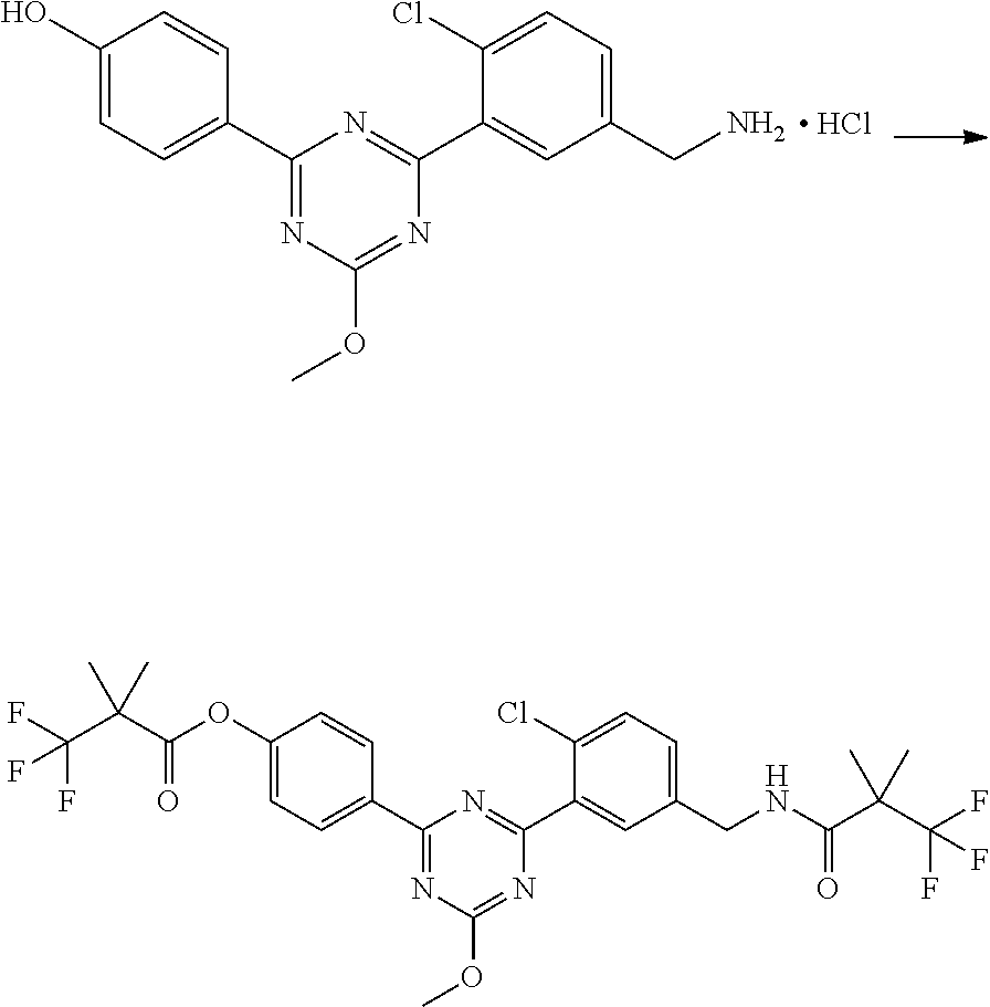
C1(O)=CC=C(C2=NC(OC)=NC(C3=CC(CN)=CC=C3Cl)=N2)C=C1.[ HCl].C1(OC(C(C(F)(F)F)(C)C)=O)=CC=C(C2=NC(OC)=NC(C3=CC(CNC(C(C(F)(F)F)(C)C)=O)=CC=C3Cl)=N2)C=C1
